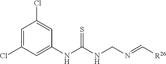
C1=C(Cl)C=C(NC(NCN=C[R26])=S)C=C1Cl
